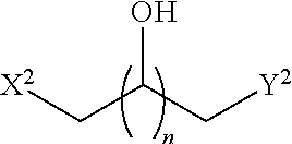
[X2]CC(C[Y2])O
